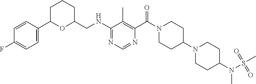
C1=C(C2OC(CNC3=NC=NC(C(=O)N4CCC(N5CCC(N(S(=O)(=O)C)C)CC5)CC4)=C3C)CCC2)C=CC(F)=C1
